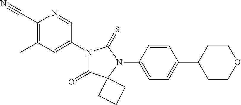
C1(C#N)=C(C)C=C(N2C(=O)C3(N(C4=CC=C(C5CCOCC5)C=C4)C2=S)CCC3)C=N1
